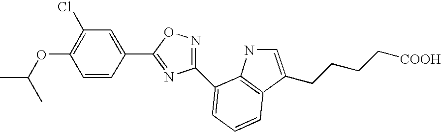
C1(OC(C)C)=C(Cl)C=C(C2=NC(C3=CC=CC4=C3NC=C4CCCC[COOH])=NO2)C=C1
